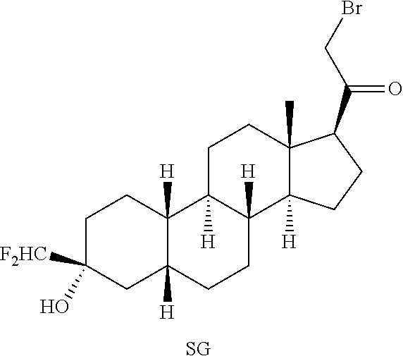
C1C([F2HC])(O)CC2([H])C([H])(C1)C1([H])C([H])(CC2)C2([H])C(C)(CC1)C(C(=O)CBr)CC2
